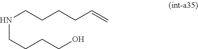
N(CCCCO)CCCCC=C
